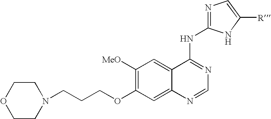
C1CN(CCCOC2=C([MeO])C=C3C(=C2)N=CN=C3NC2=NC=C([R])N2)CCO1
